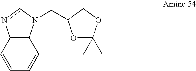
C12=C(C=CC=C1)N=CN2CC1OC(C)(C)OC1
